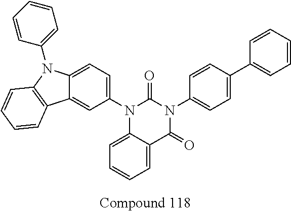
C12=CC=CC=C1C(=O)N(C1=CC=C(C3=CC=CC=C3)C=C1)C(=O)N2C1=CC=C2C(=C1)C1=C(C=CC=C1)N2C1=CC=CC=C1
